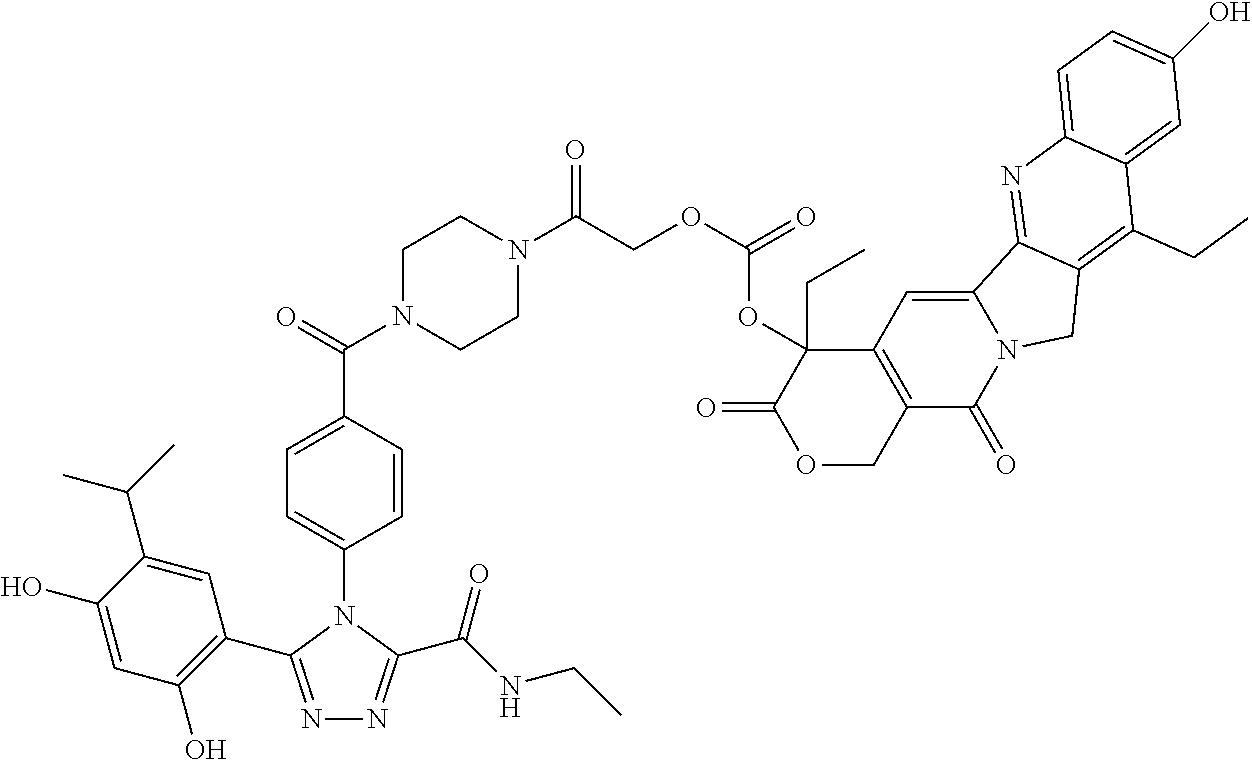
C1(O)=CC(O)=C(C2=NN=C(C(NCC)=O)N2C2=CC=C(C(=O)N3CCN(C(COC(OC4(CC)C(=O)OCC5=C4C=C4N(C5=O)CC5=C(CC)C6=CC(O)=CC=C6N=C45)=O)=O)CC3)C=C2)C=C1C(C)C
